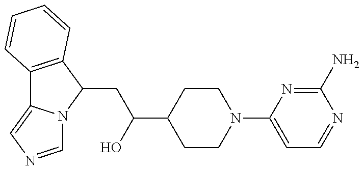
C12=C(C(CC(O)C3CCN(C4=CC=NC(N)=N4)CC3)N3C1=CN=C3)C=CC=C2
